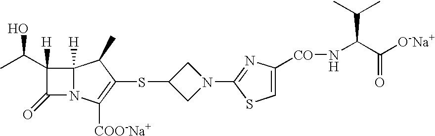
C12([H])N(C([COO-Na+])=C(SC3CN(C4=NC([CO]NC(C([O-Na+])=O)C(C)C)=CS4)C3)C1C)C(=O)C2(C(C)O)[H]
